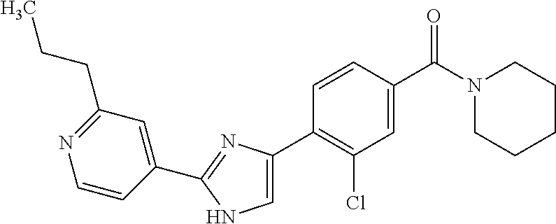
C1(C2=NC(C3=C(Cl)C=C(C(N4CCCCC4)=O)C=C3)=CN2)=CC(CCC)=NC=C1
